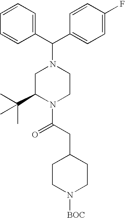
C1=CC=CC(C(N2CC(C(C)(C)C)N(C(CC3CCN([BOC])CC3)=O)CC2)C2=CC=C(F)C=C2)=C1
